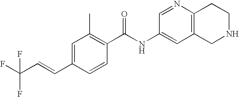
C1=C(C=CC(F)(F)F)C=CC(C(NC2=CC3=C(N=C2)CCNC3)=O)=C1C
